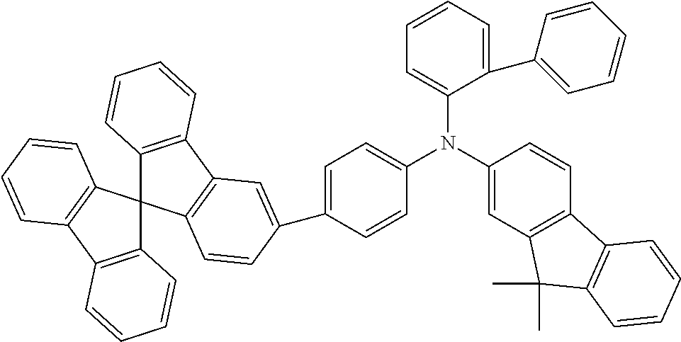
C1(N(C2=CC=C(C3=CC4=C(C5(C6=C(C7=C5C=CC=C7)C=CC=C6)C5=C4C=CC=C5)C=C3)C=C2)C2=CC3=C(C=C2)C2=C(C3(C)C)C=CC=C2)=CC=CC=C1C1=CC=CC=C1
